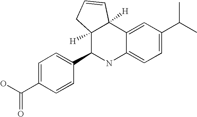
C1=C(C(O)=O)C=CC(C2NC3=CC=C(C(C)C)C=C3C3([H])C2([H])CC=C3)=C1
